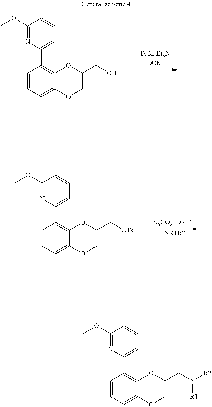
C1=CC=C2C(=C1C1=CC=CC(OC)=N1)OC(CN([R2])[R1])CO2.C1=CC=C2C(=C1C1=CC=CC(OC)=N1)OC(CO)CO2.C1=CC=C2C(=C1C1=CC=CC(OC)=N1)OC(C[OTs])CO2.[HNR1R2]
